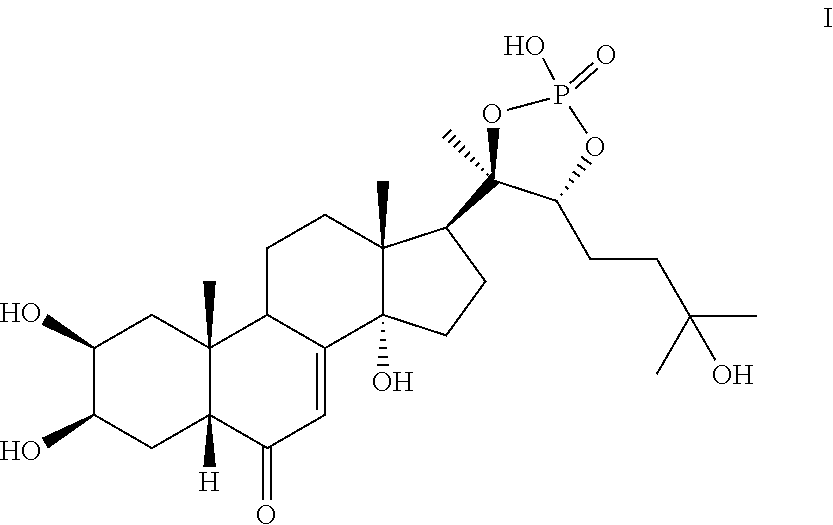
C1(O)C(O)CC2([H])C(C)(C1)C1C(=CC2=O)C2(O)C(C)(CC1)C(C1(C)OP(=O)(O)OC1CCC(C)(C)O)CC2
